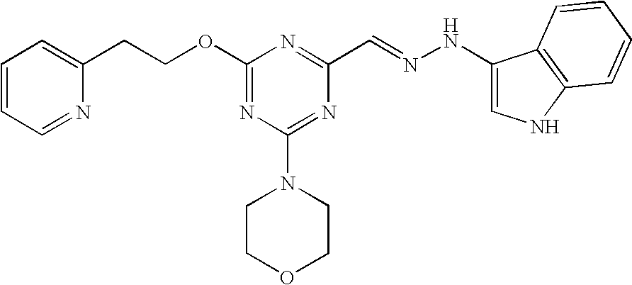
C(COC1=NC(N2CCOCC2)=NC(C=NNC2=CNC3=C2C=CC=C3)=N1)C1=CC=CC=N1
